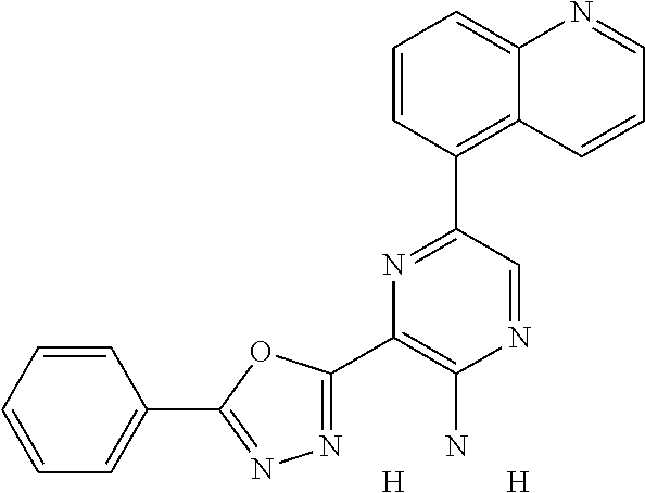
C1=CC=CC(C2=NN=C(C3=C(N)N=CC(C4=C5C(=CC=C4)N=CC=C5)=N3)O2)=C1.[H].[H]
